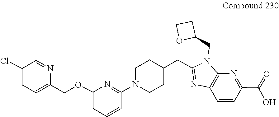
C1=CC2=C(N=C1C(=O)O)N(CC1CCO1)C(CC1CCN(C3=NC(OCC4=CC=C(Cl)C=N4)=CC=C3)CC1)=N2
